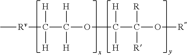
C[Rv]C([H])([H])C([H])([H])OC([H])([H])C([R])([R])O[R]
